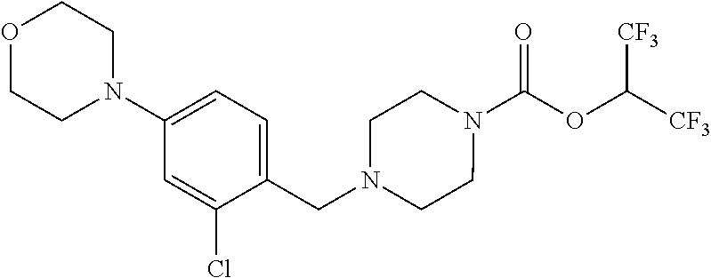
N1(C(OC([CF3])[CF3])=O)CCN(CC2=CC=C(N3CCOCC3)C=C2Cl)CC1
